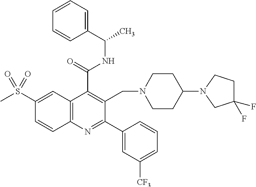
C1(C(=O)NC(C)C2=CC=CC=C2)=C(CN2CCC(N3CC(F)(F)CC3)CC2)C(C2=CC([CF3])=CC=C2)=NC2=C1C=C(S(C)(=O)=O)C=C2
